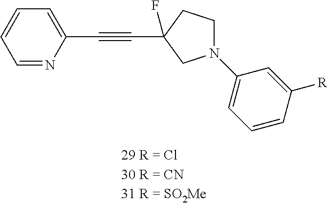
C1=NC(C#CC2(F)CCN(C3=CC=CC([R])=C3)C2)=CC=C1
